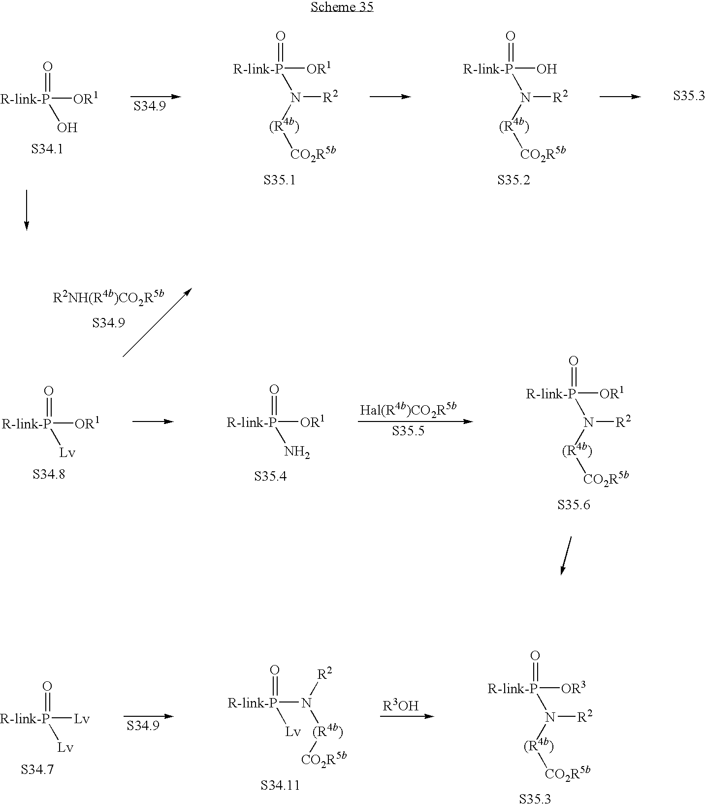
[R-link-P](O)(=O)N([(R4b)][CO2R5b])[R2].[R-link-P]([OR1])(=O)N([(R4b)][CO2R5b])[R2].[R-link-P]([OR1])(=O)O.[R-link-P]([OR1])(=O)[Lv].[R-link-P]([OR1])(=O)N.[R-link-P]([OR1])(=O)N([(R4b)][CO2R5b])[R2].[R-link-P](=O)([Lv])N([(R4b)][CO2R5b])[R2].[R-link-P]([OR3])(=O)N([(R4b)][CO2R5b])[R2].[R-link-P]([Lv])(=O)[Lv]
